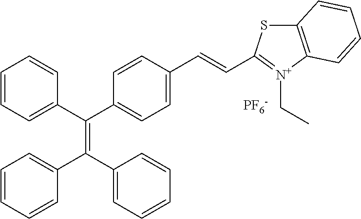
C1=CC=C(C(C2=CC=CC=C2)=C(C2=CC=C(C=CC3=[N+](CC)C4=C(S3)C=CC=C4)C=C2)C2=CC=CC=C2)C=C1.[PF6-]
